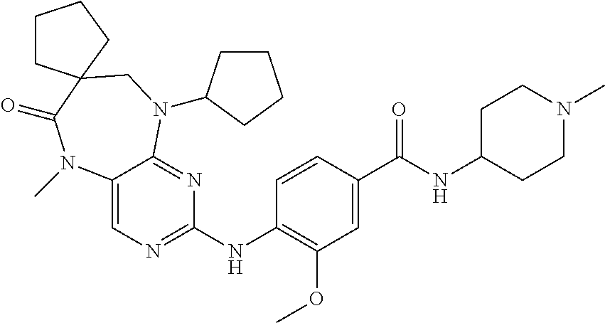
C12=CN=C(NC3=C(OC)C=C(C(NC4CCN(C)CC4)=O)C=C3)N=C1N(C1CCCC1)CC1(C(=O)N2C)CCCC1
